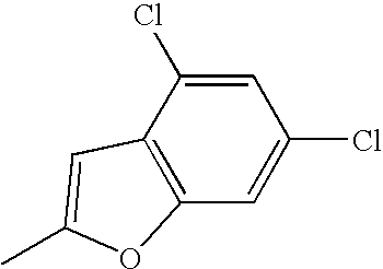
C12=C(C=C(Cl)C=C1Cl)OC(C)=C2
